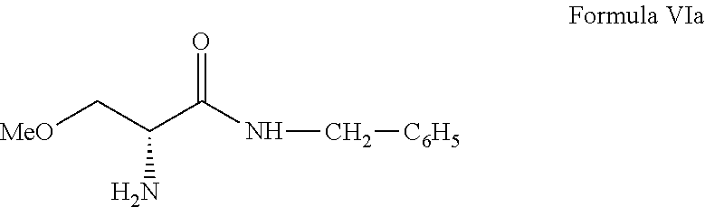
[MeO]CC(C(NC[C6H5])=O)N
